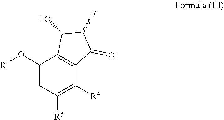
C1(O[R1])=CC([R5])=C([R4])C2=C1C(O)C(F)C2=O
